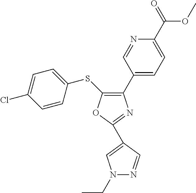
C1=CC(SC2=C(C3=CC=C(C(=O)OC)N=C3)N=C(C3=CN(CC)N=C3)O2)=CC=C1Cl
